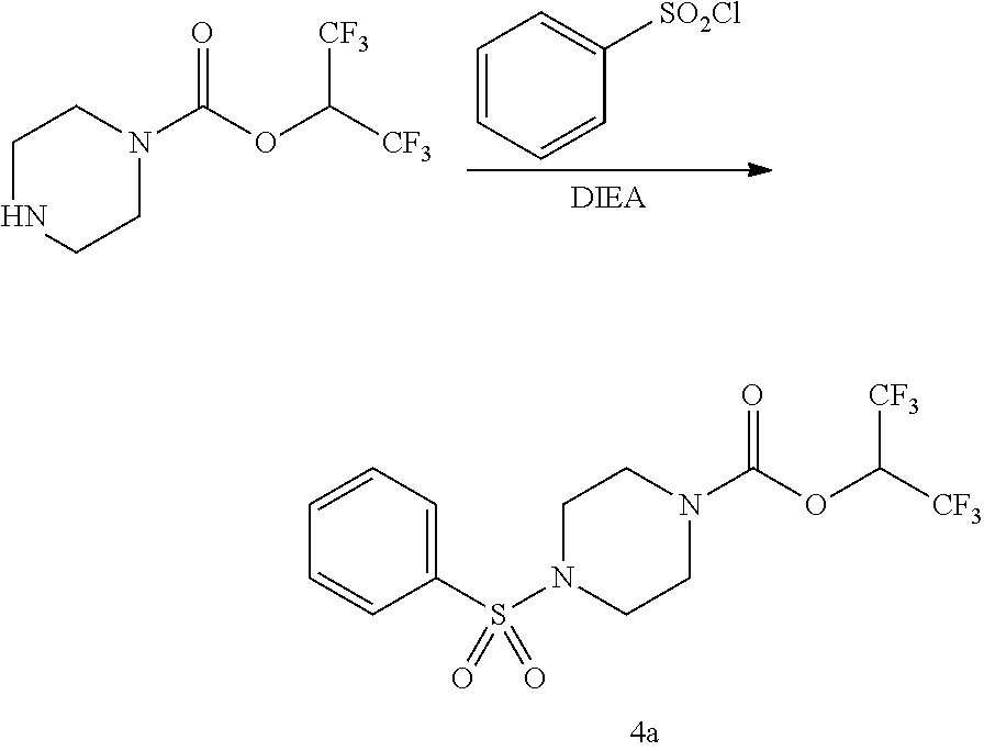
C1NCCN(C(OC([CF3])[CF3])=O)C1.C1=CC=CC([SO2Cl])=C1.C1N(S(C2=CC=CC=C2)(=O)=O)CCN(C(OC([CF3])[CF3])=O)C1
